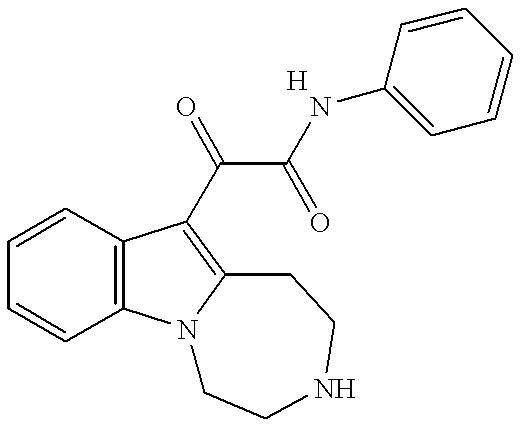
C1=CC2=C(C=C1)N1C(=C2C(C(NC2=CC=CC=C2)=O)=O)CCNCC1.[H]
